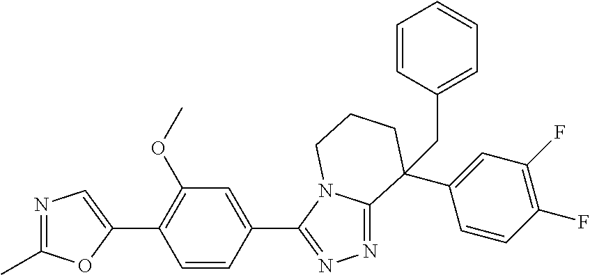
N1=C(C)OC(C2=C(OC)C=C(C3=NN=C4N3CCCC4(C3=CC(F)=C(F)C=C3)CC3=CC=CC=C3)C=C2)=C1
